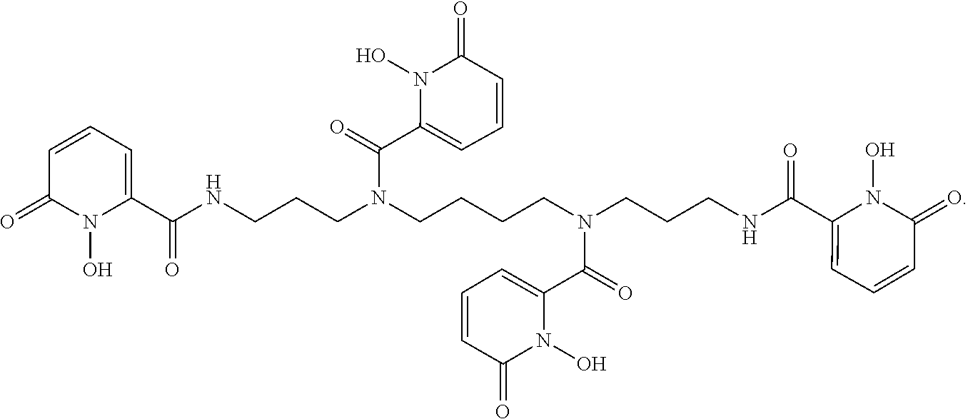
C1=CC=C(C(N(CCCCN(C(=O)C2=CC=CC(=O)N2O)CCCNC(=O)C2=CC=CC(=O)N2O)CCCNC(C2=CC=CC(=O)N2O)=O)=O)N(O)C1=O
